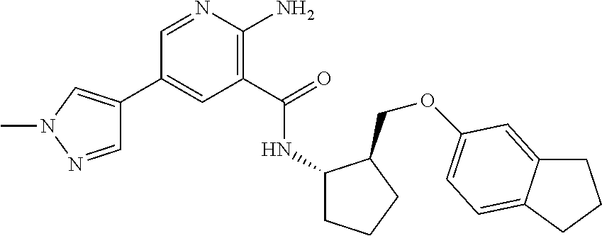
C1(C2=CN(C)N=C2)=CC(C(=O)NC2CCCC2COC2=CC=C3C(=C2)CCC3)=C(N)N=C1
